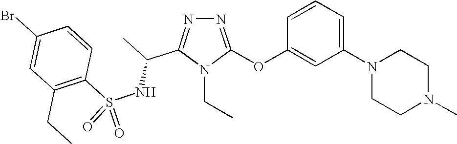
N1=C(OC2=CC(N3CCN(C)CC3)=CC=C2)N(CC)C(C(C)NS(C2=C(CC)C=C(Br)C=C2)(=O)=O)=N1
